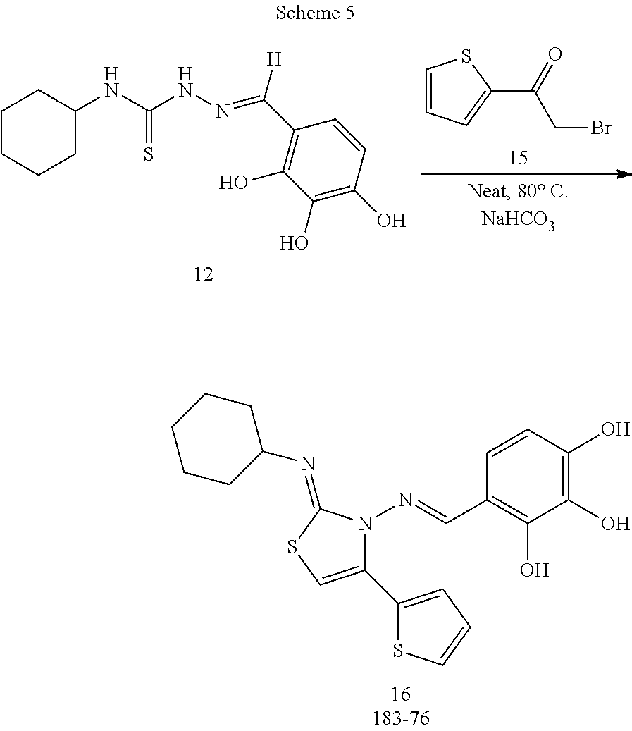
C1CCCC(NC(=S)NN=C(C2=C(O)C(O)=C(O)C=C2)[H])C1.C1=CC=C(C(CBr)=O)S1.C1=CC(O)=C(O)C(O)=C1C=NN1C(C2=CC=CS2)=CSC1=NC1CCCCC1
